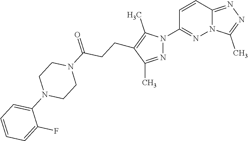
C12=NN=C(C)N1N=C(N1N=C(C)C(CCC(N3CCN(C4=CC=CC=C4F)CC3)=O)=C1C)C=C2
